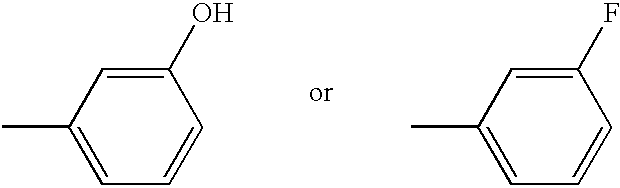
C1(O)=CC(C)=CC=C1.C1(F)=CC(C)=CC=C1
